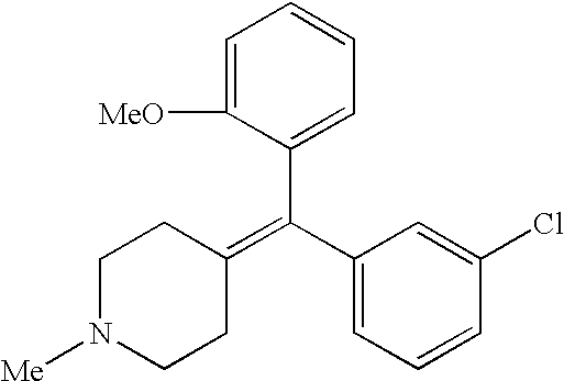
C1=C([MeO])C(C(C2=CC=CC(Cl)=C2)=C2CCN([Me])CC2)=CC=C1
